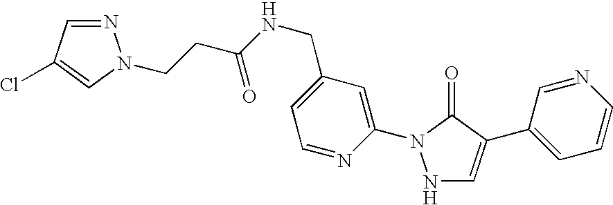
N1C=C(C2=CC=CN=C2)C(=O)N1C1=CC(CNC(CCN2N=CC(Cl)=C2)=O)=CC=N1
